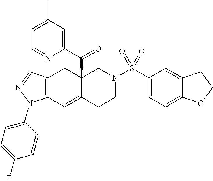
C12=C(C=C3C(C(C4=CC(C)=CC=N4)=O)(C1)CN(S(C1=CC=C4C(=C1)CCO4)(=O)=O)CC3)N(C1=CC=C(F)C=C1)N=C2
